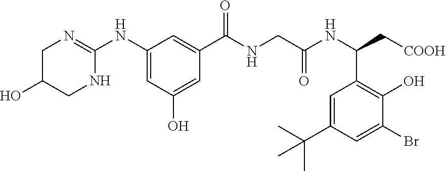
C1(NC2=NCC(O)CN2)=CC(O)=CC(C(NCC(NC(C[COOH])C2=C(O)C(Br)=CC(C(C)(C)C)=C2)=O)=O)=C1
